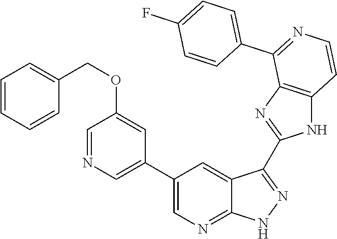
C1=NC=C(C2=CN=C3C(=C2)C(C2=NC4=C(N2)C=CN=C4C2=CC=C(F)C=C2)=N[N H]3)C=C1OCC1=CC=CC=C1
